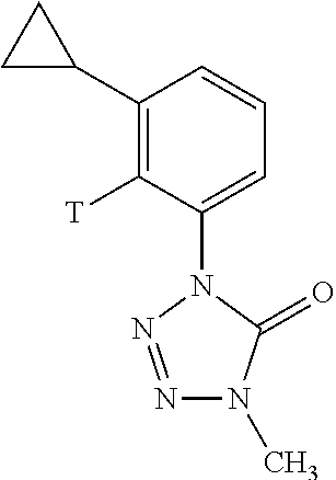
C1(C2CC2)=C([T])C(N2N=NN(C)C2=O)=CC=C1
